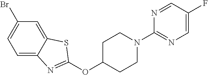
C1(Br)=CC=C2C(=C1)SC(OC1CCN(C3=NC=C(F)C=N3)CC1)=N2
